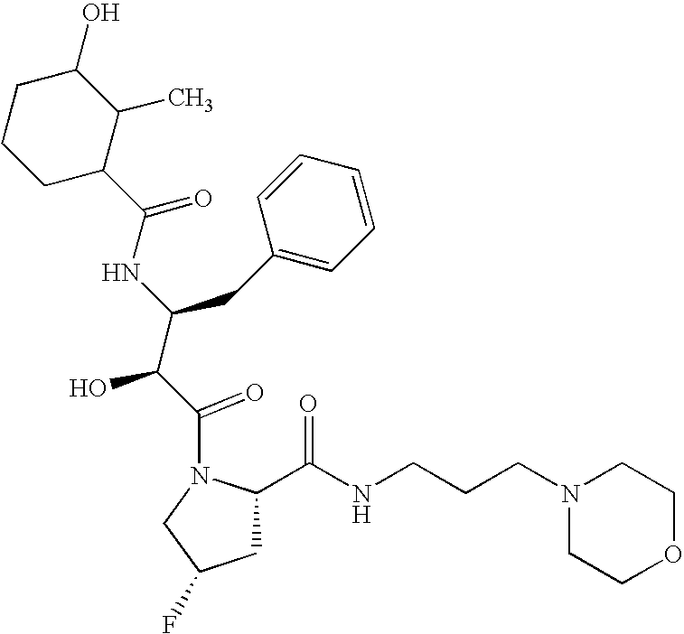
C1CC(C(=O)NC(C(C(=O)N2CC(F)CC2C(NCCCN2CCOCC2)=O)O)CC2=CC=CC=C2)C(C)C(O)C1
